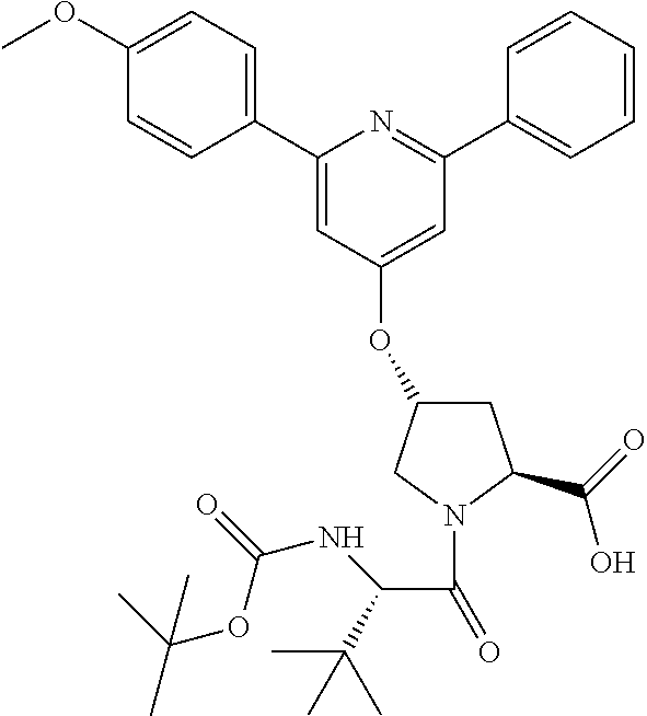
C1(OC2=CC(C3=CC=CC=C3)=NC(C3=CC=C(OC)C=C3)=C2)CC(C(=O)O)N(C(C(C(C)(C)C)NC(OC(C)(C)C)=O)=O)C1
